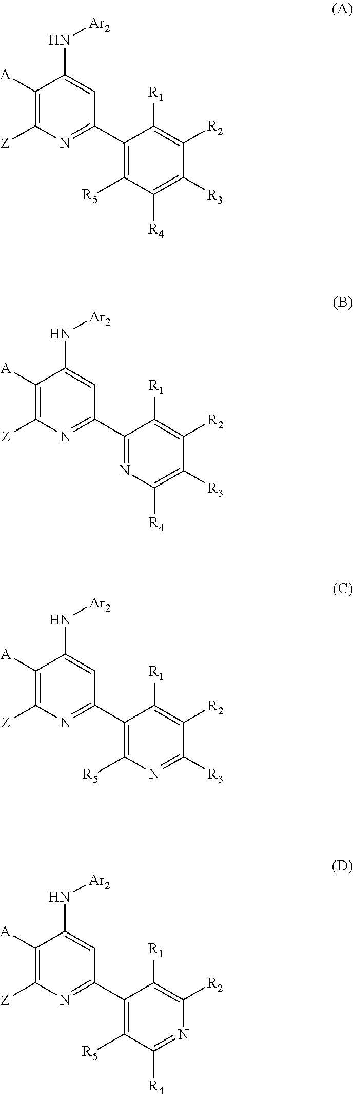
C1([A])=C([Z])N=C(C2=C([R5])C([R4])=C([R3])C([R2])=C2[R1])C=C1N[Ar2].C1([A])=C([Z])N=C(C2=NC([R4])=C([R3])C([R2])=C2[R1])C=C1N[Ar2].C1([A])=C([Z])N=C(C2=C([R5])N=C([R3])C([R2])=C2[R1])C=C1N[Ar2].C1([A])=C([Z])N=C(C2=C([R5])C([R4])=NC([R2])=C2[R1])C=C1N[Ar2]
